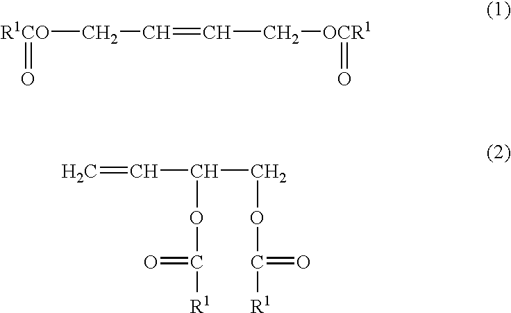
[R1CO](CC=CC[OCR1]=O)=O.C=CC(COC([R1])=O)OC([R1])=O
